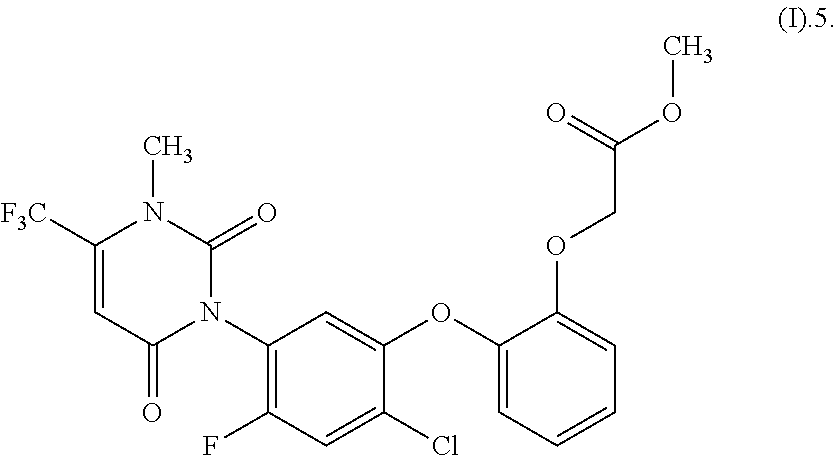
N1(C)C(=O)N(C2=C(F)C=C(Cl)C(OC3=CC=CC=C3OCC(OC)=O)=C2)C(=O)C=C1[F3C]
